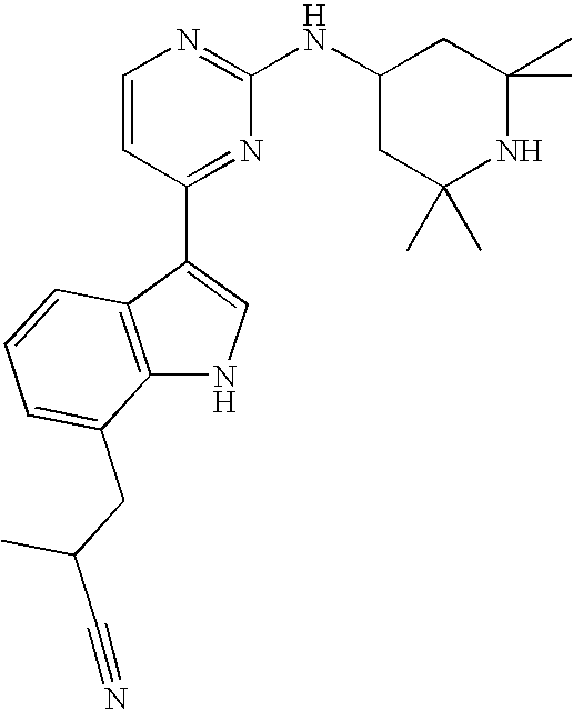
C1=CC(C2=CNC3=C2C=CC=C3CC(C#N)C)=NC(NC2CC(C)(C)NC(C)(C)C2)=N1
